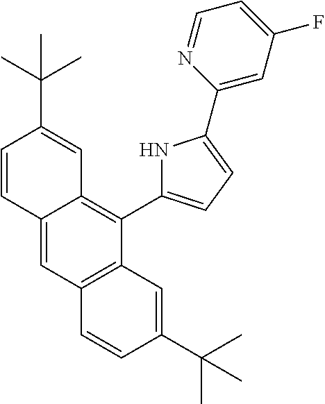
C12=CC3=C(C(C4=CC=C(C5=CC(F)=CC=N5)N4)=C1C=C(C(C)(C)C)C=C2)C=C(C(C)(C)C)C=C3
